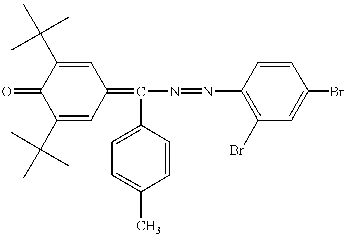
C1(C(C)(C)C)=CC(=C(N=NC2=C(Br)C=C(Br)C=C2)C2=CC=C(C)C=C2)C=C(C(C)(C)C)C1=O
